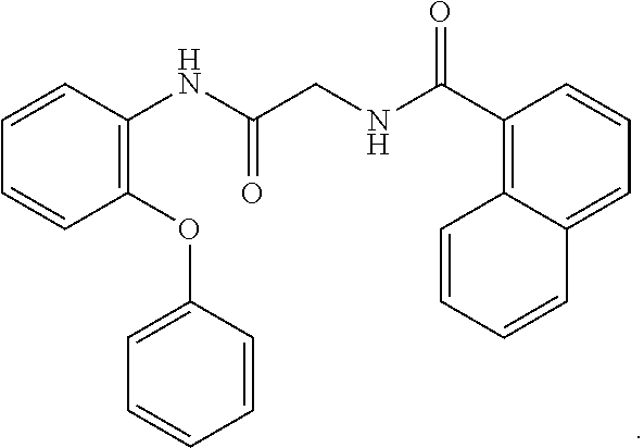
C1(OC2=CC=CC=C2)=C(NC(CNC(C2=C3C(=CC=C2)C=CC=C3)=O)=O)C=CC=C1
